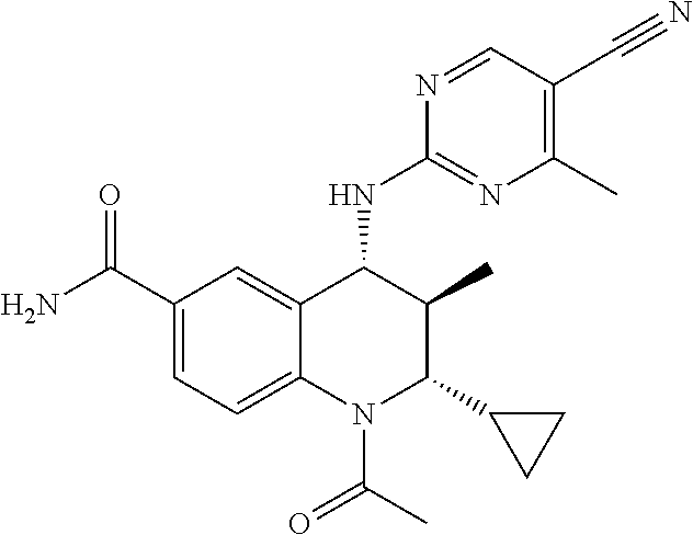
C12=CC(C(N)=O)=CC=C1N(C(C)=O)C(C1CC1)C(C)C2NC1=NC(C)=C(C#N)C=N1
